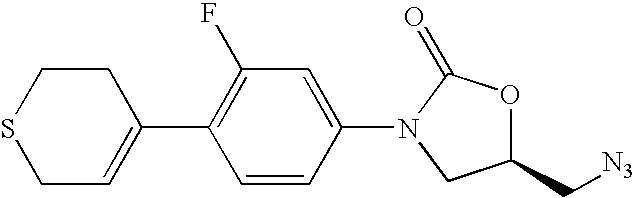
S1CC=C(C2=C(F)C=C(N3CC(C[N3])OC3=O)C=C2)CC1
